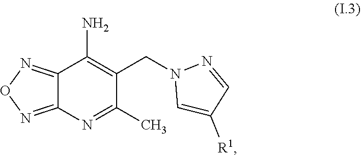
C12=NON=C1N=C(C)C(CN1C=C([R1])C=N1)=C2N
